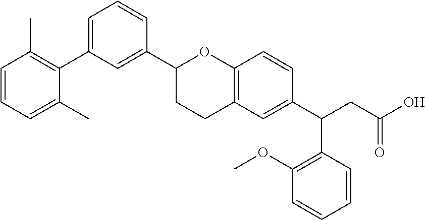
C1(C2CCC3=C(O2)C=CC(C(CC(O)=O)C2=C(OC)C=CC=C2)=C3)=CC(C2=C(C)C=CC=C2C)=CC=C1
